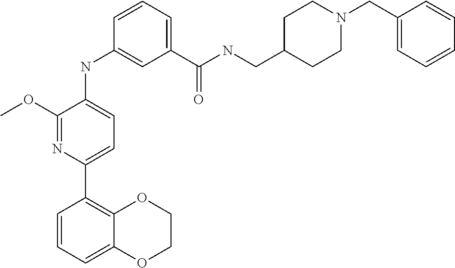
C1(C(NCC2CCN(CC3=CC=CC=C3)CC2)=O)=CC=CC(NC2=CC=C(C3=C4C(=CC=C3)OCCO4)N=C2OC)=C1
